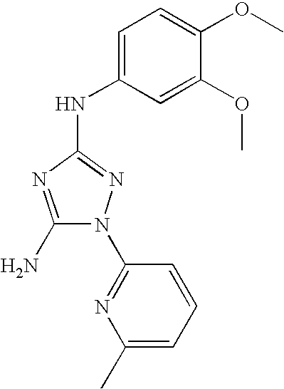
C1(N)=NC(NC2=CC=C(OC)C(OC)=C2)=NN1C1=NC(C)=CC=C1
